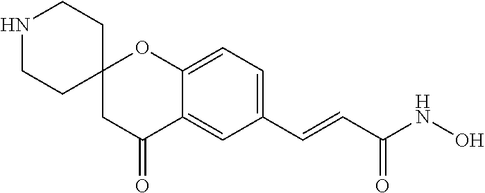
C12(CC(=O)C3=CC(C=CC(NO)=O)=CC=C3O1)CCNCC2
